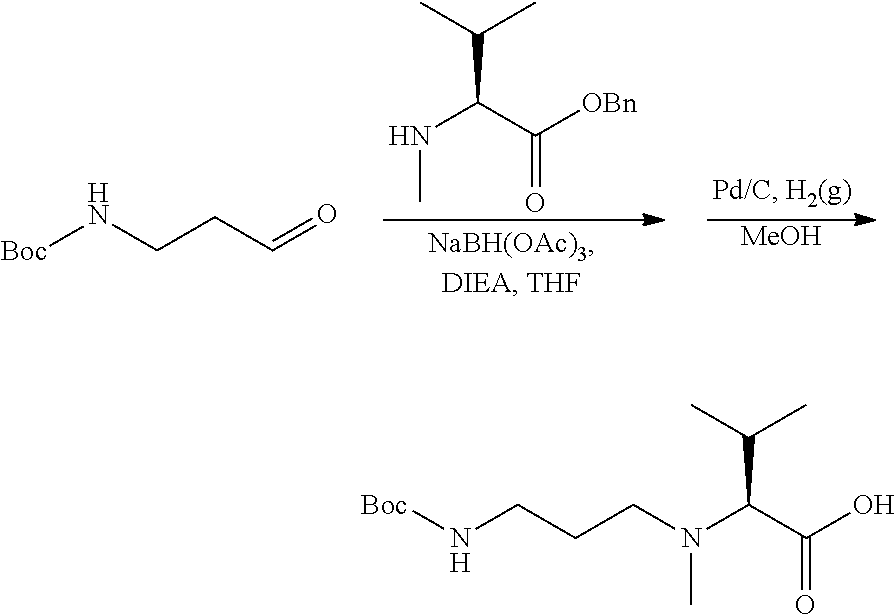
[MeOH].N(C(C([OBn])=O)C(C)C)C.[Boc]NCCC=O.[Boc]NCCCN(C(C(O)=O)C(C)C)C
